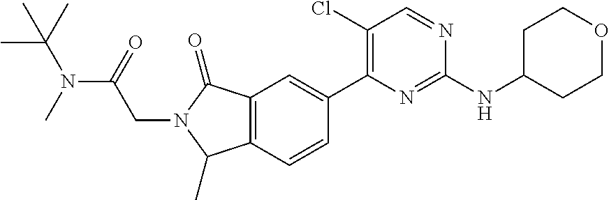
N(C(=O)CN1C(=O)C2=C(C=CC(C3=C(Cl)C=NC(NC4CCOCC4)=N3)=C2)C1C)(C(C)(C)C)C
